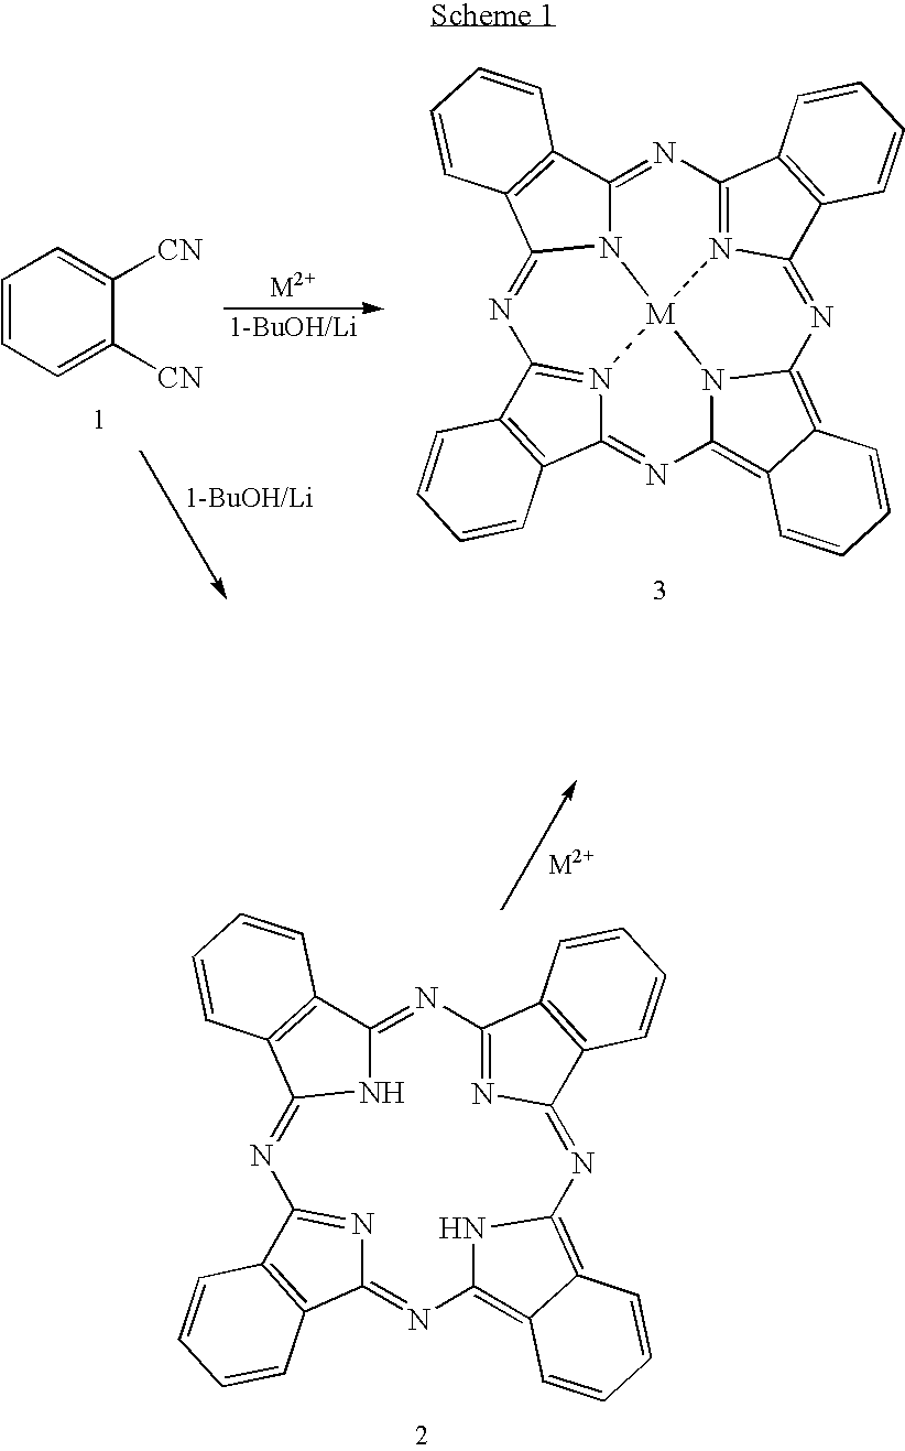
N1=C2N3C(=NC4=N5C(=NC6=C7C(=C8N6[M]35N3=C1C1=C(C3=N8)C=CC=C1)C=CC=C7)C1=C4C=CC=C1)C1=C2C=CC=C1.C1=CC=C([CN])C([CN])=C1.N1=C2NC(=NC3=NC(=NC4=C5C(=C(N4)N=C4N=C1C1=C4C=CC=C1)C=CC=C5)C1=C3C=CC=C1)C1=C2C=CC=C1
